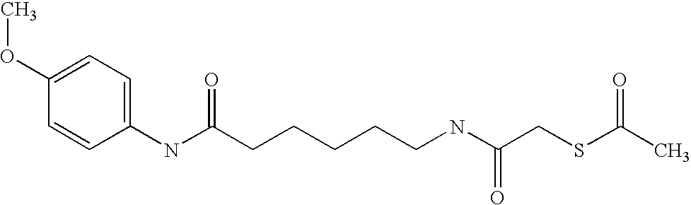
C1(OC)=CC=C(NC(CCCCCNC(CSC(C)=O)=O)=O)C=C1
